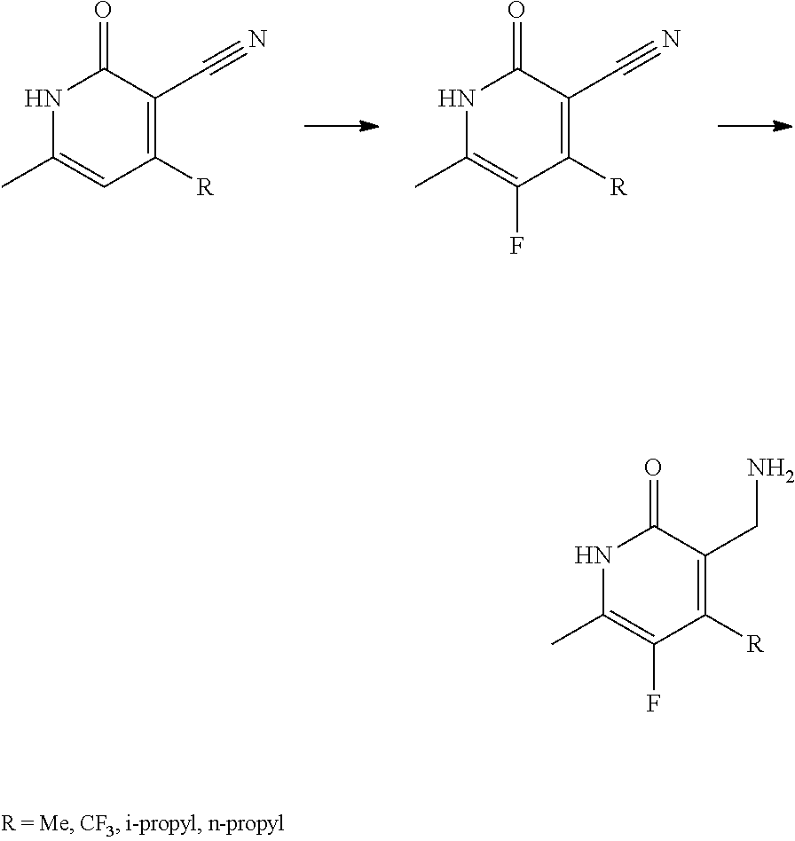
N1C(C)=CC([R])=C(C#N)C1=O.N1C(C)=C(F)C([R])=C(C#N)C1=O.N1C(C)=C(F)C([R])=C(CN)C1=O
